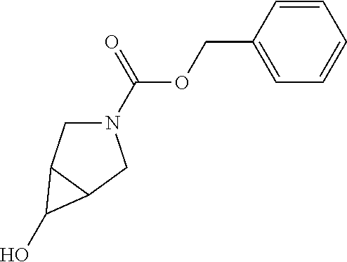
N1(C(=O)OCC2=CC=CC=C2)CC2C(C1)C2O
